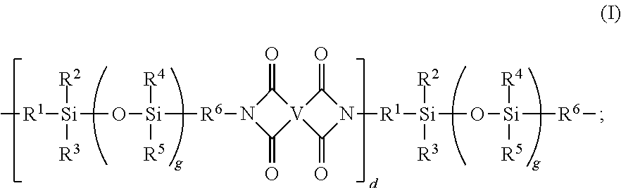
C[R1][Si](O[Si]([R6]N1C(=O)[V]2(C1=O)C(=O)N([R1][Si](O[Si]([R6]C)([R4])[R5])([R2])[R3])C2=O)([R4])[R5])([R2])[R3]
